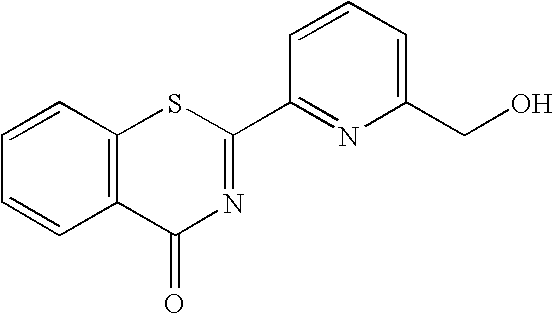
C1=CC2=C(C=C1)C(=O)N=C(C1=NC(CO)=CC=C1)S2
